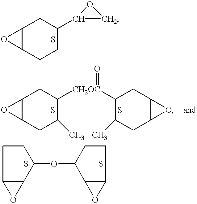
C12C(CCC(C3OC3)C1)O2.C12C(CC(C)C([CH2OC](C3C(C)CC4C(C3)O4)=O)C1)O2.C1CC2C(C1OC1CCC3C1O3)O2
